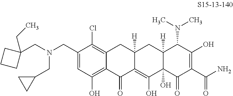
C1(CN(CC2CC2)CC2(CC)CCC2)=CC(O)=C2C(=C1Cl)CC1([H])C(=C(O)C3(O)C([H])(C1)C(N(C)C)C(O)=C(C(N)=O)C3=O)C2=O
